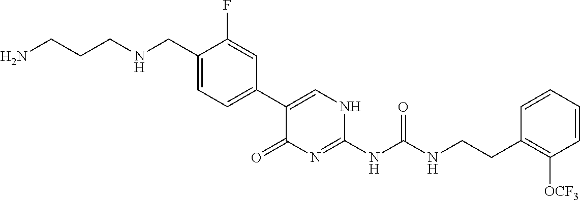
C(C1=CC=C(C2=CNC(NC(NCCC3=C([OCF3])C=CC=C3)=O)=NC2=O)C=C1F)NCCCN
